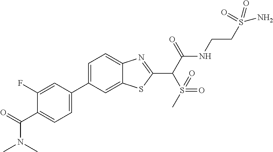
C1=C(C2=CC=C(C(N(C)C)=O)C(F)=C2)C=C2C(=C1)N=C(C(C(NCCS(N)(=O)=O)=O)S(=O)(=O)C)S2
